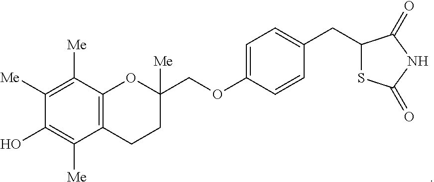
C12=C(C([Me])=C([Me])C(O)=C1[Me])OC(COC1=CC=C(CC3SC(=O)NC3=O)C=C1)([Me])CC2
